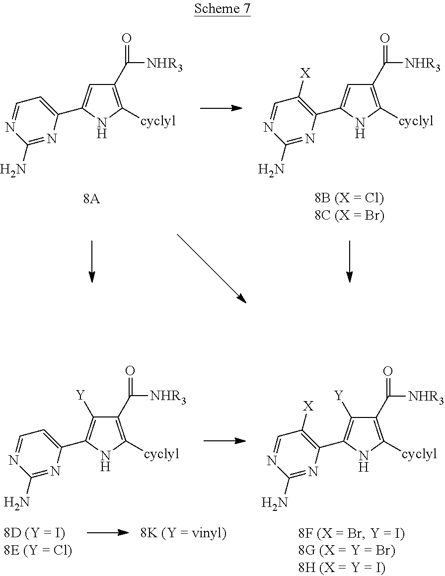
C1(C2=CC(C(=O)[NHR3])=C([cyclyl])N2)=CC=NC(N)=N1.C1(C2=CC(C(=O)[NHR3])=C([cyclyl])N2)=C([X])C=NC(N)=N1.C1(C2=C([Y])C(C(=O)[NHR3])=C([cyclyl])N2)=CC=NC(N)=N1.C1(C2=C([Y])C(C(=O)[NHR3])=C([cyclyl])N2)=C([X])C=NC(N)=N1
